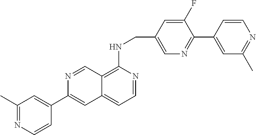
C1=C(C2=CC3=CC=NC(NCC4=CN=C(C5=CC(C)=NC=C5)C(F)=C4)=C3C=N2)C=CN=C1C
